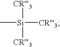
C[Si]([CR'''3])([CR'''3])[CR'''3]
